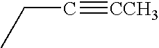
C(C#[CCH3])C
